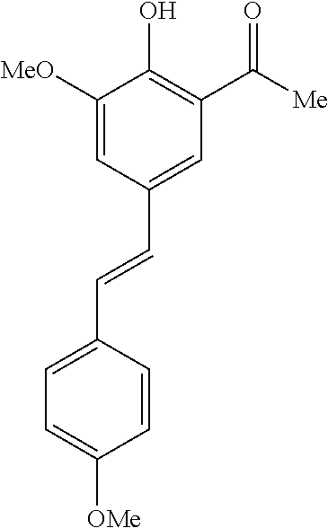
C1=C([MeO])C(O)=C(C(=O)[Me])C=C1C=CC1=CC=C([OMe])C=C1
